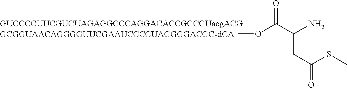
COC(C(N)CC(SC)=O)=O
